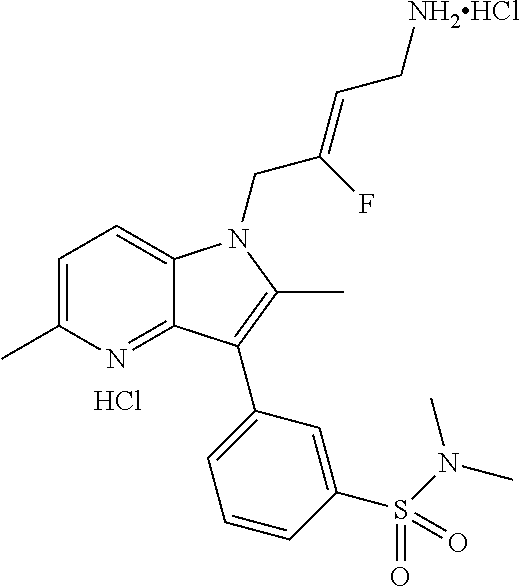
C1=C(C)N=C2C(=C1)N(CC(=CC[NH2HCl])F)C(C)=C2C1=CC=CC(S(N(C)C)(=O)=O)=C1.Cl
